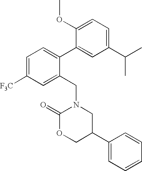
C1=C([F3C])C=C(CN2C(=O)OCC(C3=CC=CC=C3)C2)C(C2=CC(C(C)C)=CC=C2OC)=C1
